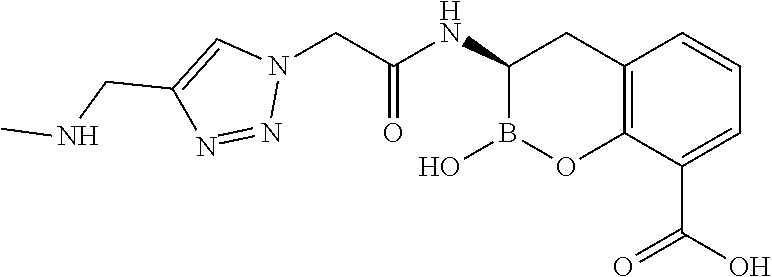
C12=C(C(C(O)=O)=CC=C1)OB(O)C(NC(=O)CN1C=C(CNC)N=N1)C2
